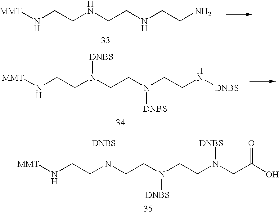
[MMT]NCCN(CCN(CCN(CC(O)=O)[DNBS])[DNBS])[DNBS].[MMT]NCCNCCNCCN.[MMT]NCCN(CCN(CCN[DNBS])[DNBS])[DNBS]
